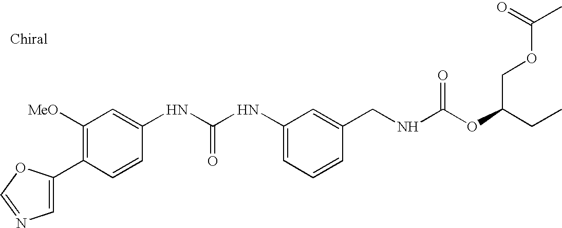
C1(C2=CN=CO2)=C([MeO])C=C(NC(NC2=CC=CC(CNC(OC(CC)COC(C)=O)=O)=C2)=O)C=C1
